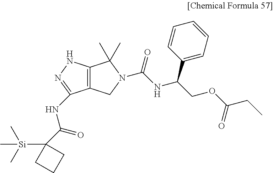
C12=C(NN=C1NC(=O)C1([Si](C)(C)C)CCC1)C(C)(C)N(C(=O)NC(COC(CC)=O)C1=CC=CC=C1)C2
